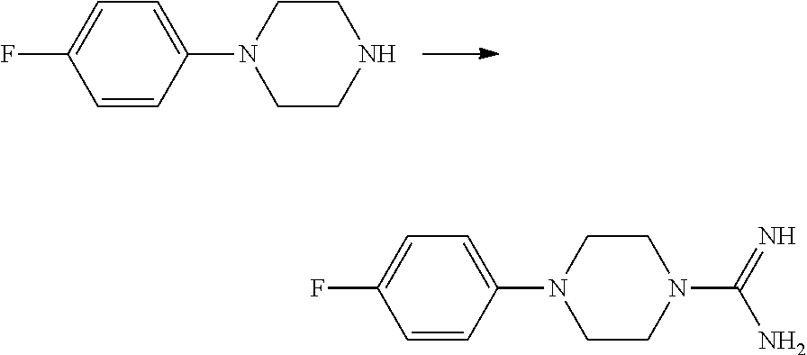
C1=CC(N2CCNCC2)=CC=C1F.C1=CC(N2CCN(C(N)=N)CC2)=CC=C1F
